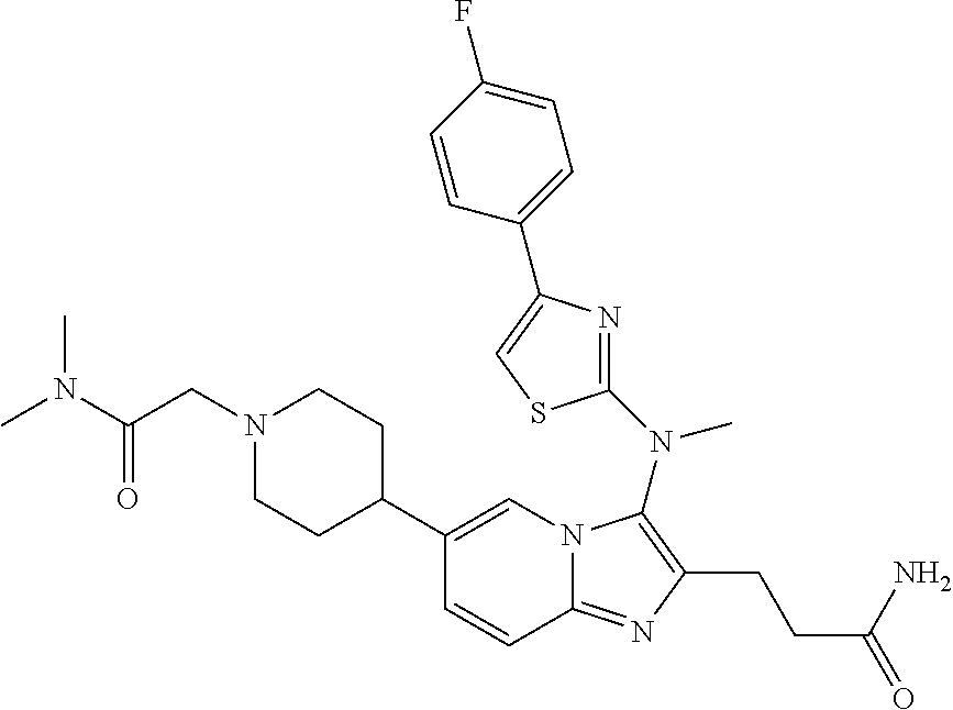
C1(C2CCN(CC(N(C)C)=O)CC2)=CN2C(=NC(CCC(=O)N)=C2N(C2=NC(C3=CC=C(F)C=C3)=CS2)C)C=C1
